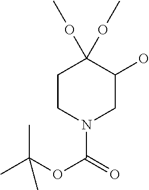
C1CN(C(=O)OC(C)(C)C)CC(O)C1(OC)OC
